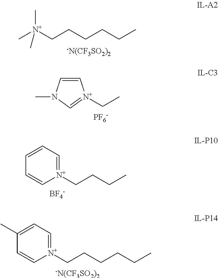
C[N+](CCCCCC)(C)C.[-N(CF3SO2)2].C1=CN(C)C=[N+]1CC.[PF6-].C1=CC=[N+](CCCC)C=C1.[BF4-].C1(C)=CC=[N+](CCCCCC)C=C1.[-N(CF3SO2)2]
